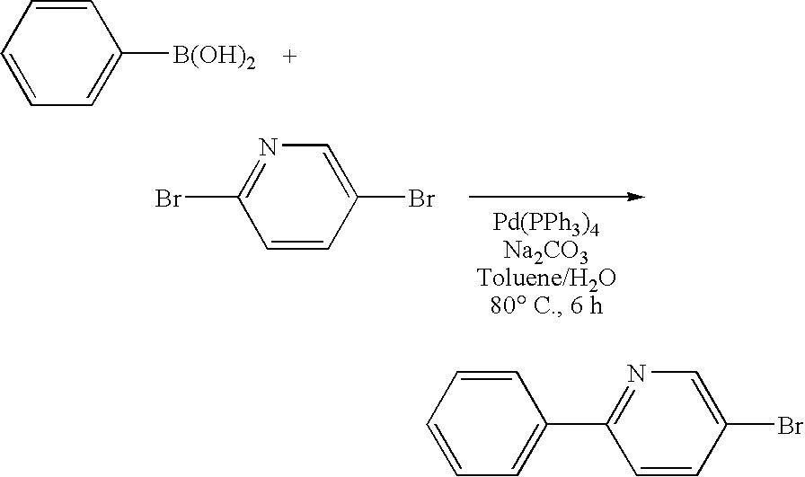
C1([B(OH)2])=CC=CC=C1.C1(Br)=CN=C(Br)C=C1.C1(Br)=CN=C(C2=CC=CC=C2)C=C1
